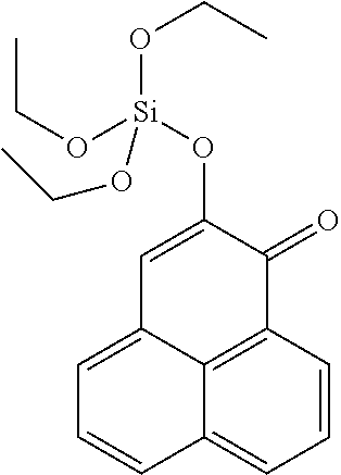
C1=C2C3=C(C=CC=C3C=C1)C(=O)C(O[Si](OCC)(OCC)OCC)=C2
